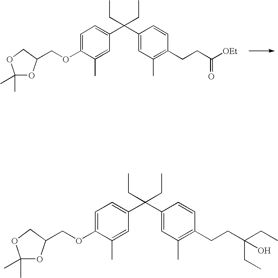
C1=C(OCC2OC(C)(C)OC2)C(C)=CC(C(C2=CC(C)=C(CCC([OEt])=O)C=C2)(CC)CC)=C1.C1=C(OCC2OC(C)(C)OC2)C(C)=CC(C(C2=CC(C)=C(CCC(CC)(CC)O)C=C2)(CC)CC)=C1
